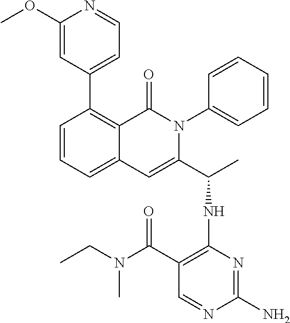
C1=CC=C2C(=C1C1=CC=NC(OC)=C1)C(=O)N(C1=CC=CC=C1)C(C(C)NC1=C(C(=O)N(C)CC)C=NC(N)=N1)=C2
